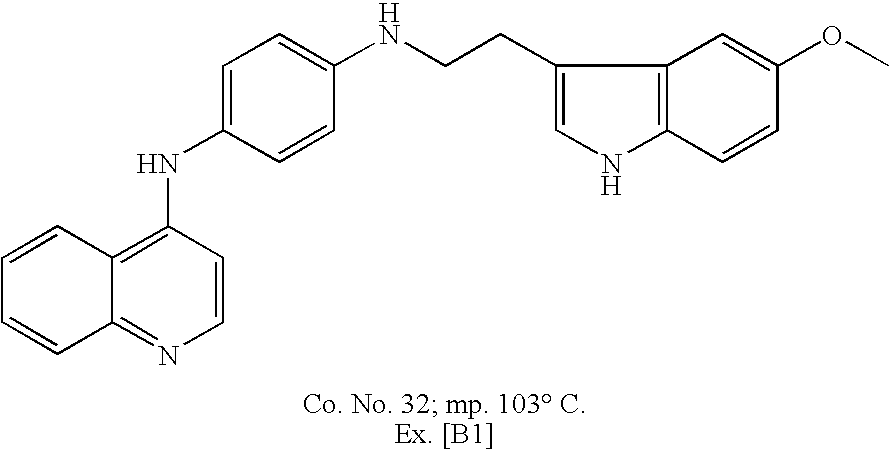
C12=C(NC3=CC=C(NCCC4=CNC5=C4C=C(OC)C=C5)C=C3)C=CN=C1C=CC=C2
